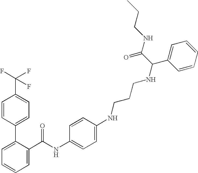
C1=C(C(NC2=CC=C(NCCCNC(C3=CC=CC=C3)C(NCCC)=O)C=C2)=O)C(C2=CC=C(C(F)(F)F)C=C2)=CC=C1
